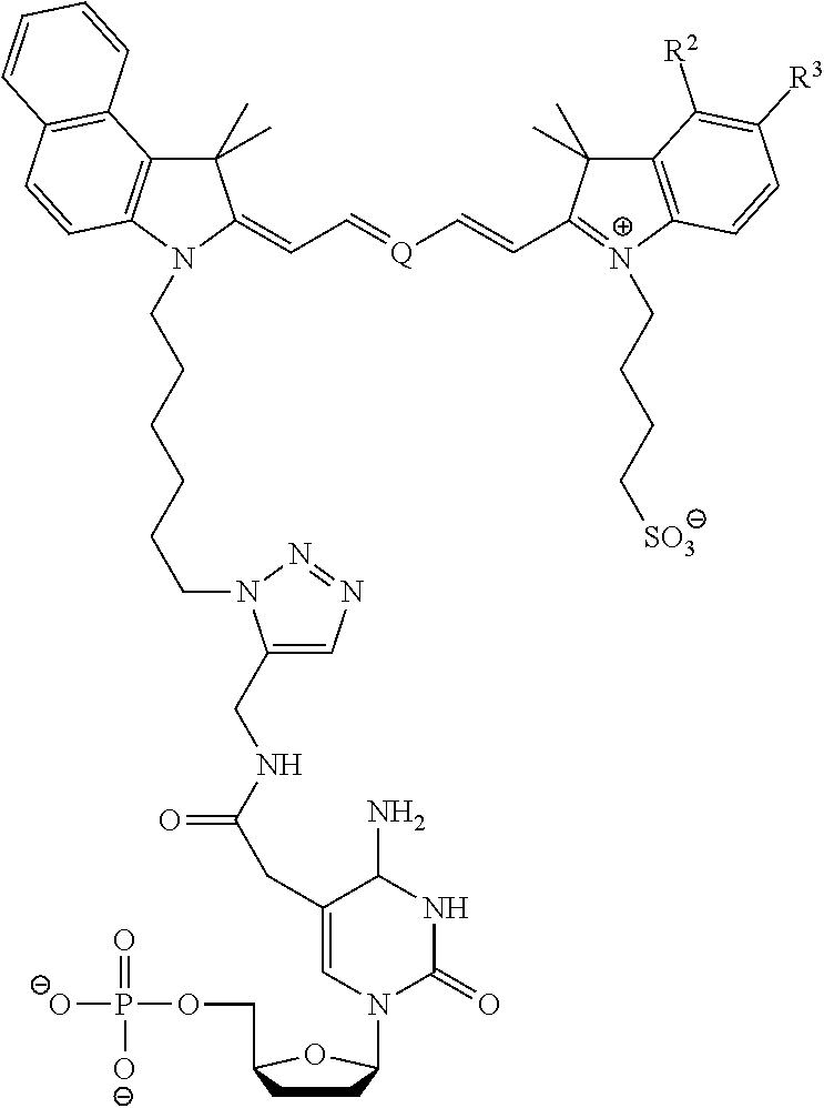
C1(C)(C)C2=C(N(CCCCCCN3C(CNC(=O)CC4=CN(C5CCC(COP([O-])(=O)[O-])O5)C(=O)NC4N)=CN=N3)C1=CC=[Q]C=CC1=[N+](CCCC[SO3])C3=C(C1(C)C)C([R2])=C([R3])C=C3)C=CC1=C2C=CC=C1
